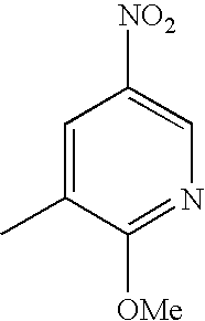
C1=C(C)C([OMe])=NC=C1[NO2]
